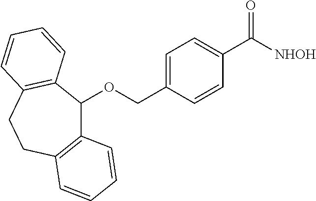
C12=C(CCC3=C(C1OCC1=CC=C(C(=O)[NHOH])C=C1)C=CC=C3)C=CC=C2
